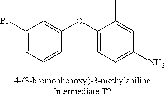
C1(Br)=CC=CC(OC2=CC=C(N)C=C2C)=C1
